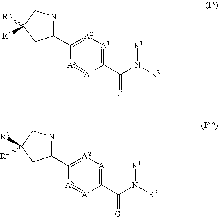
C1(C(=[G])N([R1])[R2])=[A1][A2]=C(C2=NCC([R3])([R4])C2)[A3]=[A4]1.C1(C(=[G])N([R1])[R2])=[A1][A2]=C(C2=NCC([R3])([R4])C2)[A3]=[A4]1
